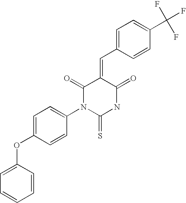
C(=C1C(=O)NC(=S)N(C2=CC=C(OC3=CC=CC=C3)C=C2)C1=O)C1=CC=C(C(F)(F)F)C=C1
